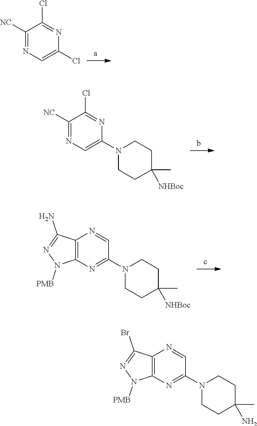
C1([NC])=NC=C(Cl)N=C1Cl.C1([NC])=NC=C(N2CCC([NHBoc])(C)CC2)N=C1Cl.C1(N2CCC([NHBoc])(C)CC2)=NC2=C(N=C1)C(N)=NN2[PMB].C1(N2CCC(N)(C)CC2)=NC2=C(N=C1)C(Br)=NN2[PMB]
